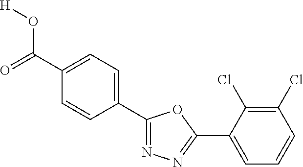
[H]OC(=O)C1=CC=C(C2=NN=C(C3=CC=CC(Cl)=C3Cl)O2)C=C1
